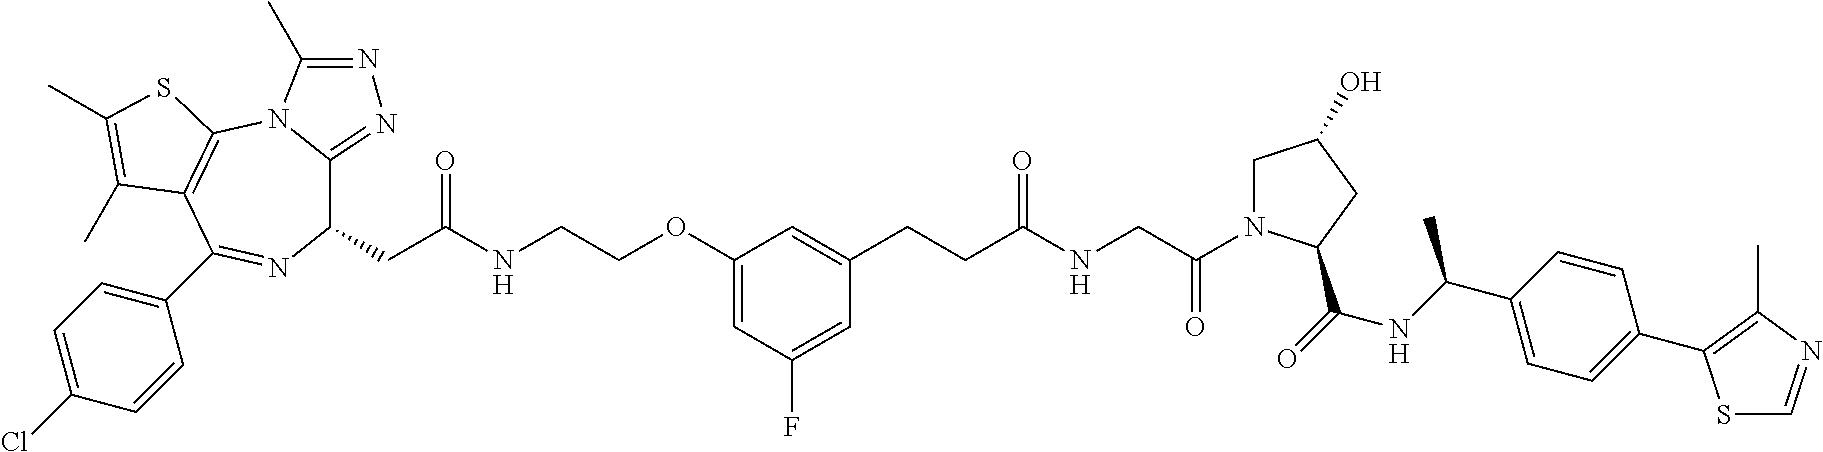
C1(CC(NCCOC2=CC(F)=CC(CCC(NCC(=O)N3CC(O)CC3C(=O)NC(C3=CC=C(C4=C(C)N=CS4)C=C3)C)=O)=C2)=O)C2=NN=C(C)N2C2=C(C(C3=CC=C(Cl)C=C3)=N1)C(C)=C(C)S2
